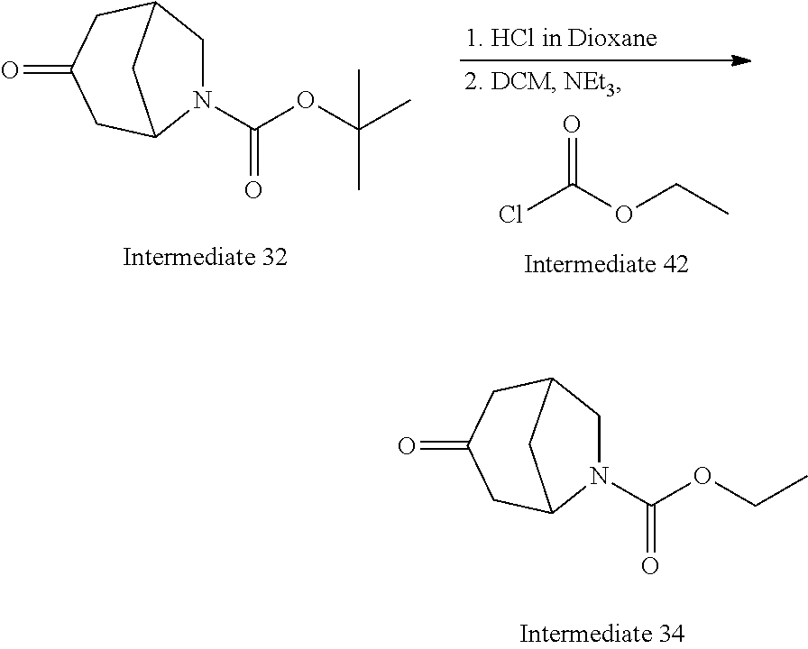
N1(C(OCC)=O)CC2CC(=O)CC1C2.N1(C(OC(C)(C)C)=O)CC2CC(=O)CC1C2.O=C(OCC)Cl
